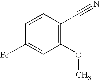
C1(OC)=C(C#N)C=CC(Br)=C1
